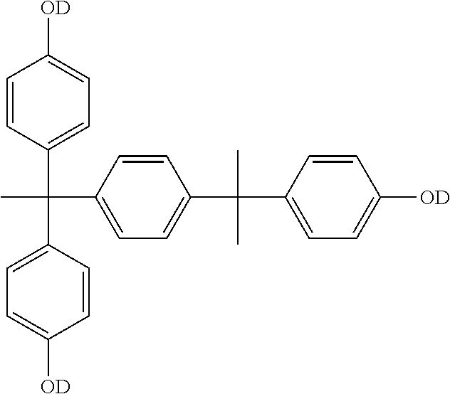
CC(C1=CC=C([OD])C=C1)(C1=CC=C(C(C)(C2=CC=C([OD])C=C2)C)C=C1)C1=CC=C([OD])C=C1
